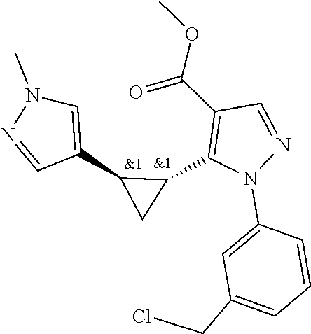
C1=C(N2N=CC(C(=O)OC)=C2C2C(C3=CN(C)N=C3)C2)C=CC=C1CCl
